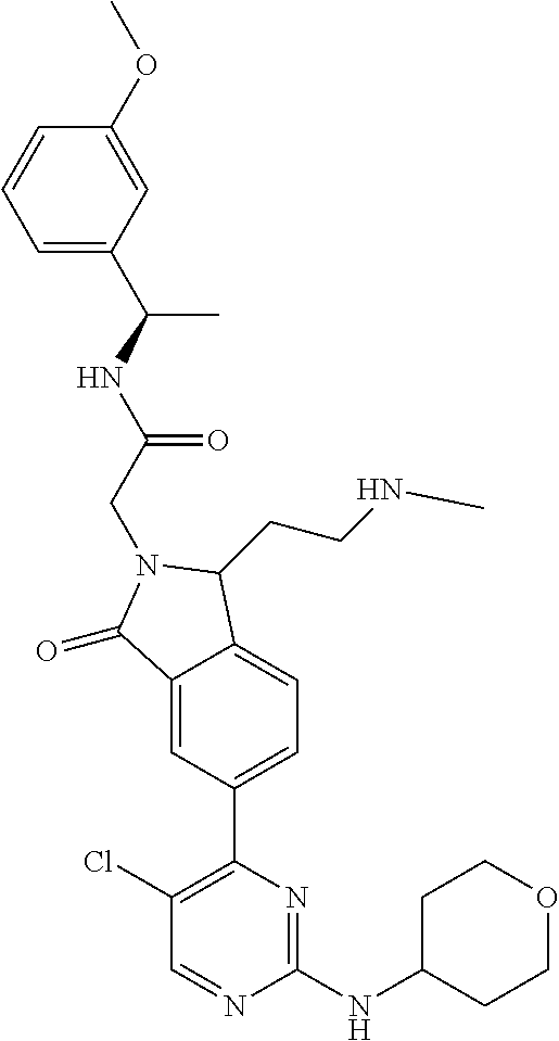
C1(=O)C2=CC(C3=C(Cl)C=NC(NC4CCOCC4)=N3)=CC=C2C(CCNC)N1CC(NC(C)C1=CC=CC(OC)=C1)=O
